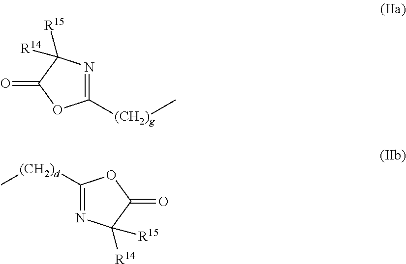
C1([(CH2)g]C)=NC([R14])([R15])C(=O)O1.C1([(CH2)d]C)=NC([R14])([R15])C(=O)O1
